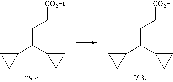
C(C(C1CC1)C1CC1)C[CO2Et].C(C(C1CC1)C1CC1)C[CO2H]
